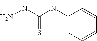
C1(NC(NN)=S)=CC=CC=C1
